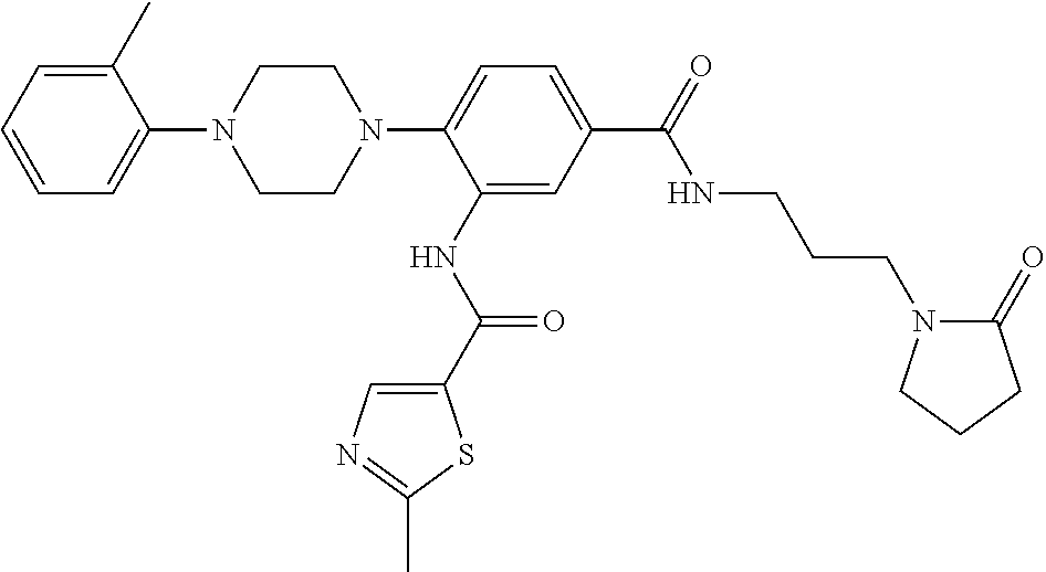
C1=C(C)C(N2CCN(C3=CC=C(C(NCCCN4C(=O)CCC4)=O)C=C3NC(=O)C3=CN=C(C)S3)CC2)=CC=C1
